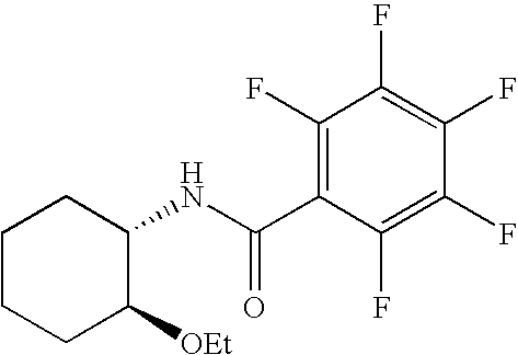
C1CCC([OEt])C(NC(C2=C(F)C(F)=C(F)C(F)=C2F)=O)C1
